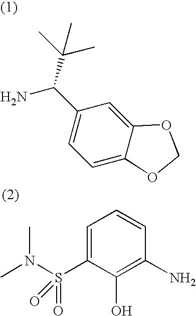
C1=C(S(N(C)C)(=O)=O)C(O)=C(N)C=C1.NC(C1=CC=C2C(=C1)OCO2)C(C)(C)C
